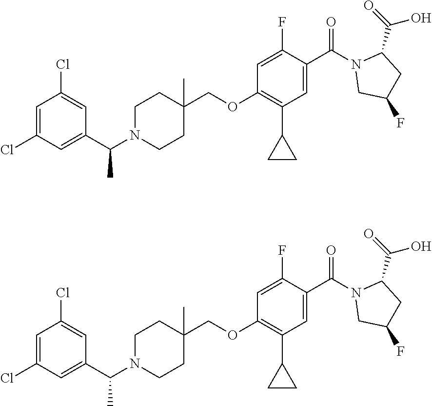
C1(C(N2CCC(COC3=C(C4CC4)C=C(C(=O)N4CC(F)CC4C(=O)O)C(F)=C3)(C)CC2)C)=CC(Cl)=CC(Cl)=C1.C1(C(N2CCC(COC3=C(C4CC4)C=C(C(=O)N4CC(F)CC4C(=O)O)C(F)=C3)(C)CC2)C)=CC(Cl)=CC(Cl)=C1
